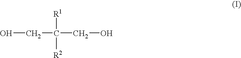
OCC(CO)([R1])[R2]
